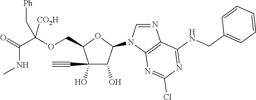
C(C1C(O)(C#C)C(O)C(N2C=NC3=C2N=C(Cl)N=C3NCC2=CC=CC=C2)O1)OC(C(NC)=O)([CO2H])C[Ph]
